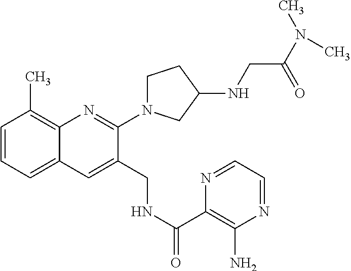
C1=CC=C2C(=C1C)N=C(N1CCC(NCC(=O)N(C)C)C1)C(CNC(C1=C(N)N=CC=N1)=O)=C2
